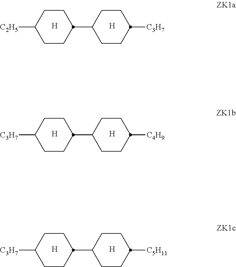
C1([C2H5])CCC(C2CCC([C3H7])CC2)CC1.[H].[H].C1([C3H7])CCC(C2CCC([C4H9])CC2)CC1.[H].[H].C1([C3H7])CCC(C2CCC([C5H11])CC2)CC1.[H].[H]
